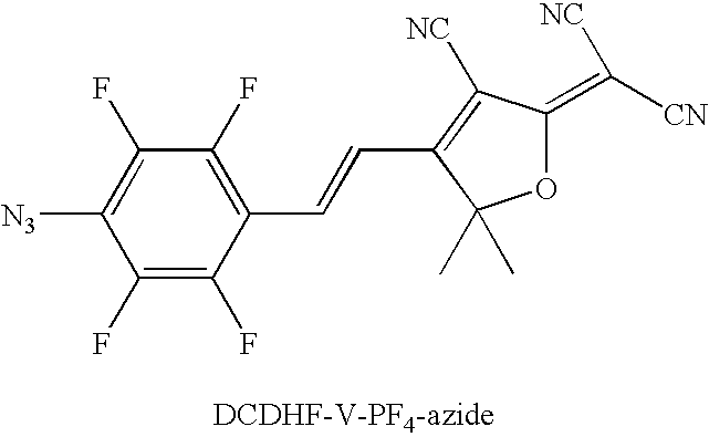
C1(F)=C(F)C(C=CC2=C([NC])C(=C([NC])[CN])OC2(C)C)=C(F)C(F)=C1[N3]
